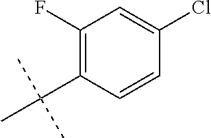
C1=CC(Cl)=CC(F)=C1C(C)(C)C
